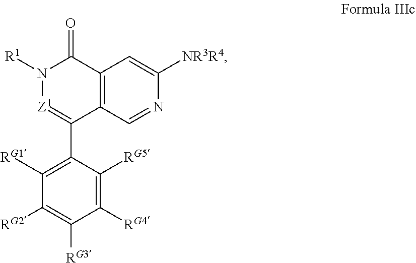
C12=C(C=NC([NR3R4])=C1)C(C1=C([RG1])C([RG2])=C([RG3])C([RG4])=C1[RG5])=[Z1]N([R1])C2=O
